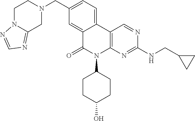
C12=CC(CN3CCN4C(=NC=N4)C3)=CC=C1C1=C(N(C3CCC(O)CC3)C2=O)N=C(NCC2CC2)N=C1
